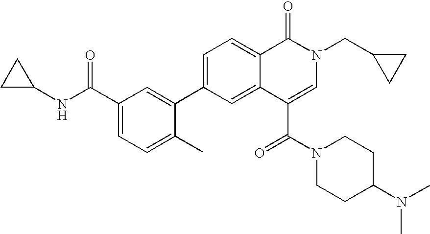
C1=C(C2=CC(C(NC3CC3)=O)=CC=C2C)C=C2C(=C1)C(=O)N(CC1CC1)C=C2C(=O)N1CCC(N(C)C)CC1
